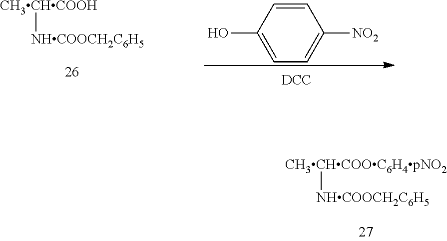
C1=C(O)C=CC([NO2])=C1.[DCC].[CH3CHCOOH][NHCOOCH2C6H5].[CH3CHCOOC6H4pNO2][NHCOOCH2C6H5]
